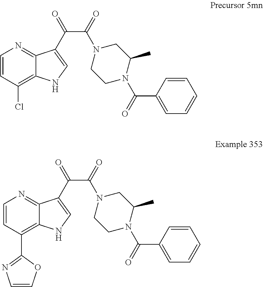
C1=CC(Cl)=C2C(=N1)C(C(C(N1CCN(C(C3=CC=CC=C3)=O)C(C)C1)=O)=O)=CN2.C1=CC(C2=NC=CO2)=C2C(=N1)C(C(C(N1CCN(C(C3=CC=CC=C3)=O)C(C)C1)=O)=O)=CN2
